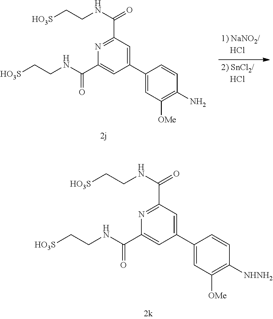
C1(C(=O)NCC[HO3S])=NC(C(NCC[HO3S])=O)=CC(C2=CC([OMe])=C(N)C=C2)=C1.C1(C(=O)NCC[HO3S])=NC(C(NCC[HO3S])=O)=CC(C2=CC([OMe])=C([NHNH2])C=C2)=C1
